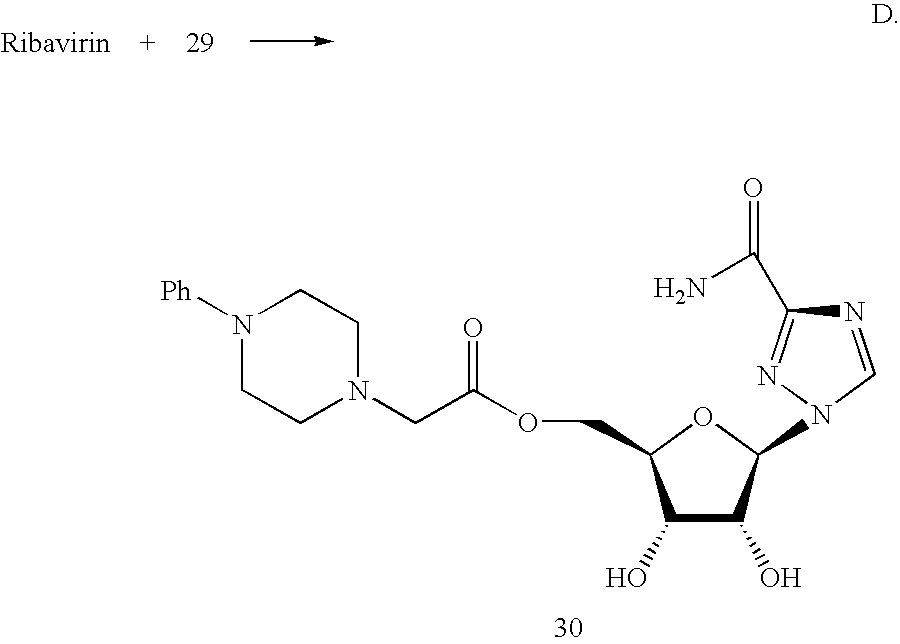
N1=CN(C2C(O)C(O)C(COC(=O)CN3CCN([Ph])CC3)O2)N=C1C(N)=O
